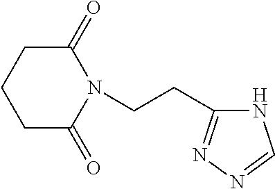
C1C(=O)N(CCC2=NN=CN2)C(=O)CC1
